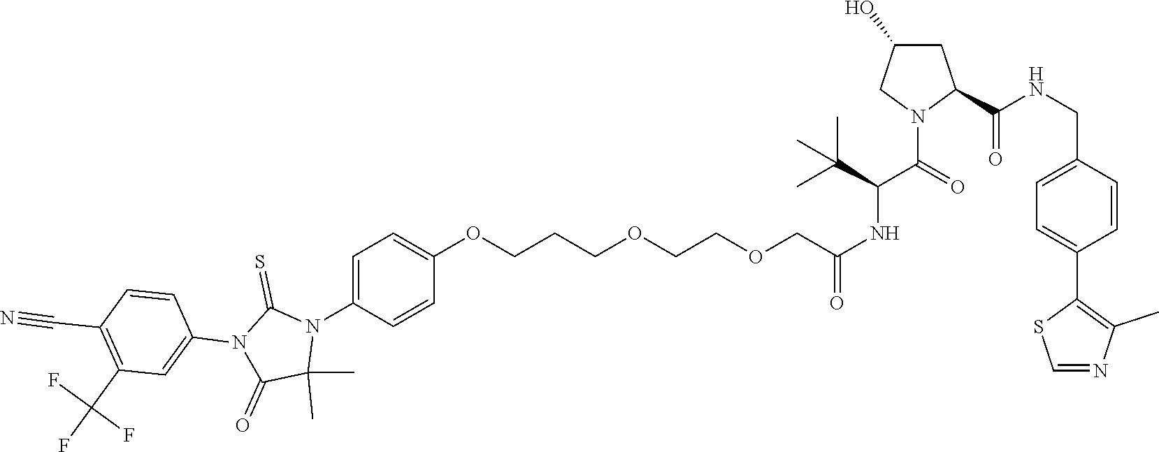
C1=C(N2C(=S)N(C3=CC(C(F)(F)F)=C(C#N)C=C3)C(=O)C2(C)C)C=CC(OCCCOCCOCC(NC(C(C)(C)C)C(N2C(C(=O)NCC3=CC=C(C4=C(C)N=CS4)C=C3)CC(O)C2)=O)=O)=C1
